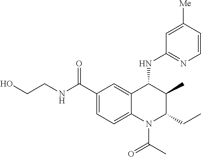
C1(C(NCCO)=O)=CC=C2C(=C1)C(NC1=NC=CC([Me])=C1)C(C)C(CC)N2C(C)=O
